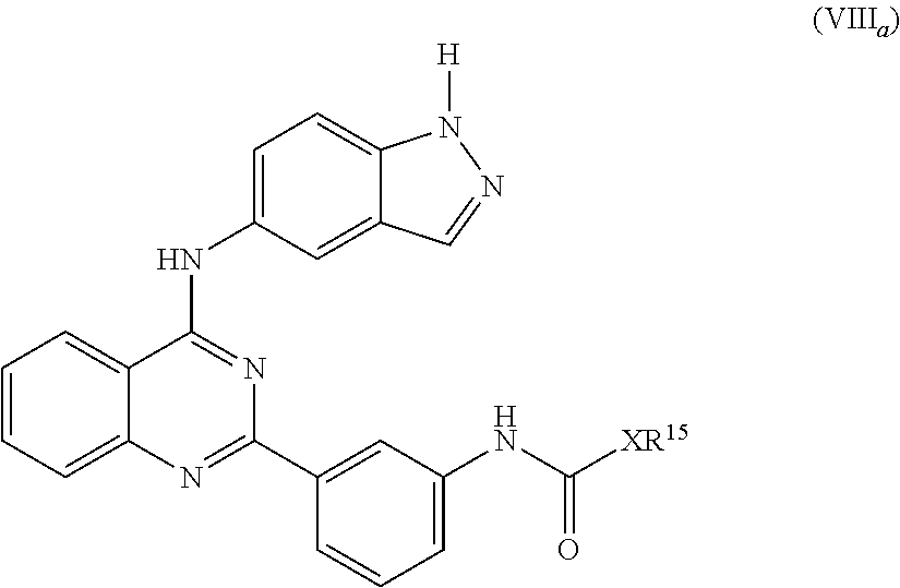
C1=C2C(=CC=C1)C(NC1=CC=C3C(=C1)C=NN3[H])=NC(C1=CC(NC([XR15])=O)=CC=C1)=N2
